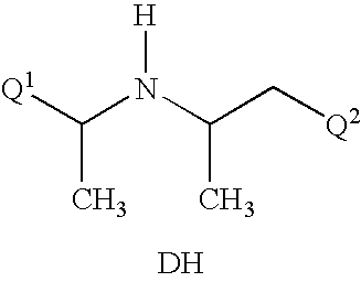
[Q1]C(N(C(C[Q2])C)[H])C.[DH]
